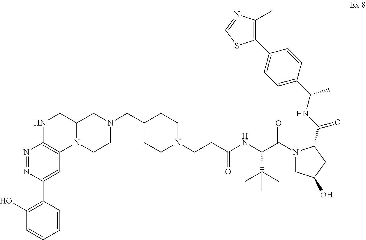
N1=NC2=C(C=C1C1=C(O)C=CC=C1)N1CCN(CC3CCN(CCC(NC(C(N4CC(O)CC4C(NC(C4=CC=C(C5=C(C)N=CS5)C=C4)C)=O)=O)C(C)(C)C)=O)CC3)CC1CN2
